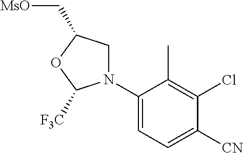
C1(N2CC(C[MsO])OC2[F3C])=CC=C([CN])C(Cl)=C1C
